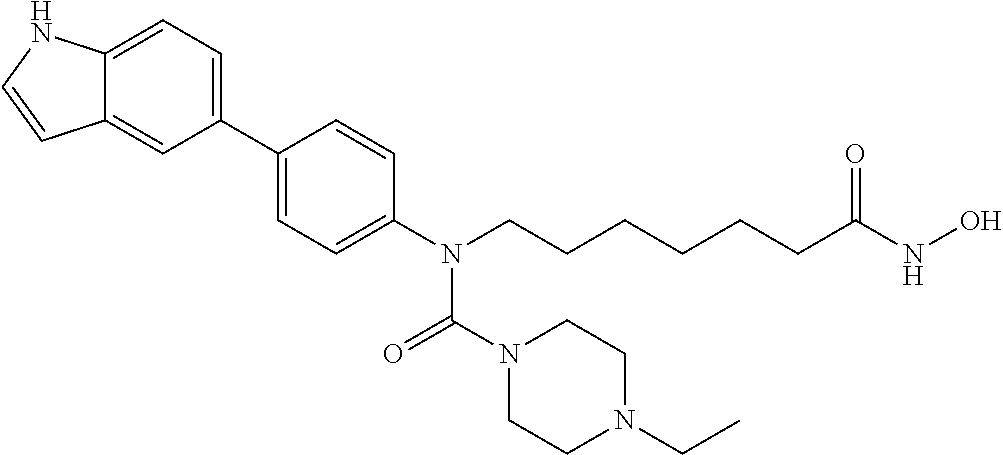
C12=CC=C(C3=CC=C(N(CCCCCCC(NO)=O)C(N4CCN(CC)CC4)=O)C=C3)C=C1C=CN2
